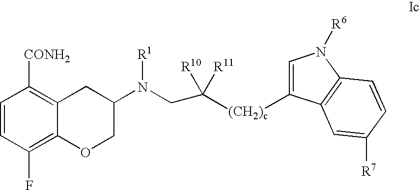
C1=CC(F)=C2C(=C1[CONH2])CC(N([R1])CC([(CH2)c]C1=CN([R6])C3=C1C=C([R7])C=C3)([R10])[R11])CO2
